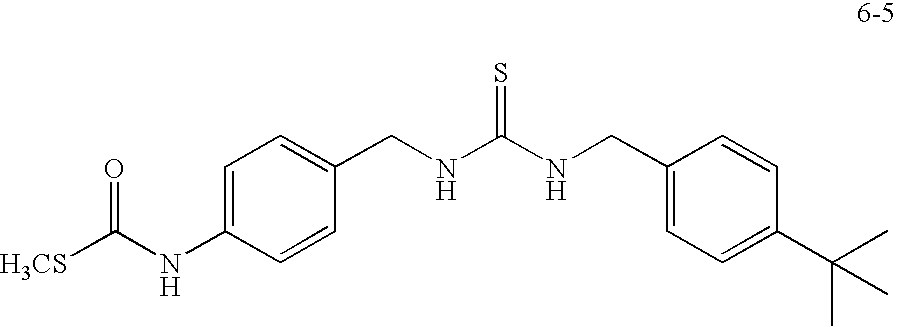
C1=C(NC([H3CS])=O)C=CC(CNC(NCC2=CC=C(C(C)(C)C)C=C2)=S)=C1
